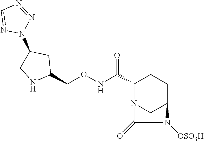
C1(C(NOCC2CC(N3N=NC=N3)CN2)=O)N2CC(CC1)N([OSO3H])C2=O
